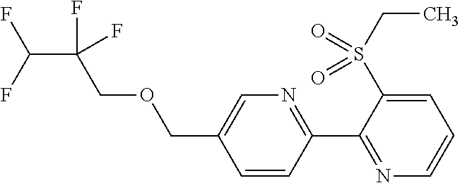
C1=CC(C2=NC=CC=C2S(CC)(=O)=O)=NC=C1COCC(C(F)F)(F)F
